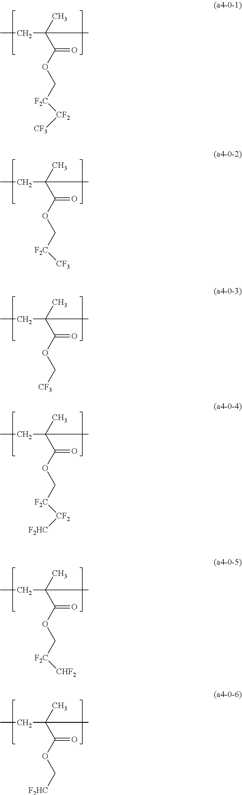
CCC(C(OC[F2C][CF2][CF3])=O)(C)C.CCC(C(OC[F2C][CF3])=O)(C)C.CCC(C(OC[CF3])=O)(C)C.CCC(C(OC[F2C][CHF2])=O)(C)C.CCC(C(OC[F2HC])=O)(C)C.CCC(C(OC[F2C][CF2][F2HC])=O)(C)C
